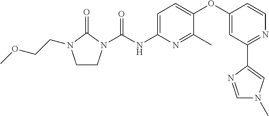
C1CN(C(NC2=CC=C(OC3=CC(C4=CN(C)C=N4)=NC=C3)C(C)=N2)=O)C(=O)N1CCOC
